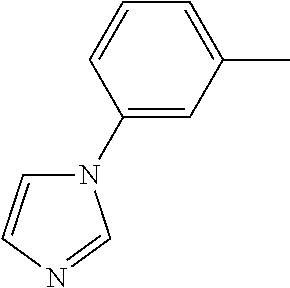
C1(C)=CC=CC(N2C=CN=C2)=C1
